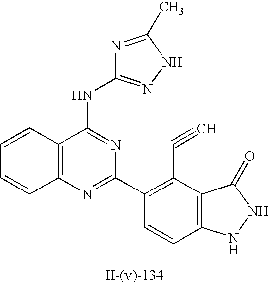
N1=C(C)NN=C1NC1=NC(C2=C(C#C)C3=C(C=C2)NNC3=O)=NC2=C1C=CC=C2
